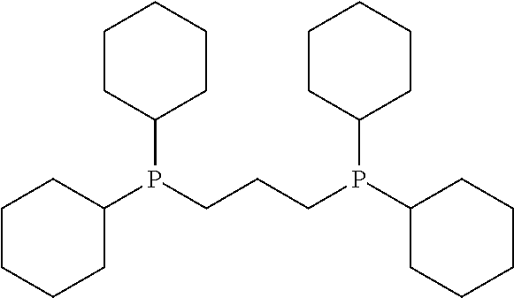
C1(P(CCCP(C2CCCCC2)C2CCCCC2)C2CCCCC2)CCCCC1
